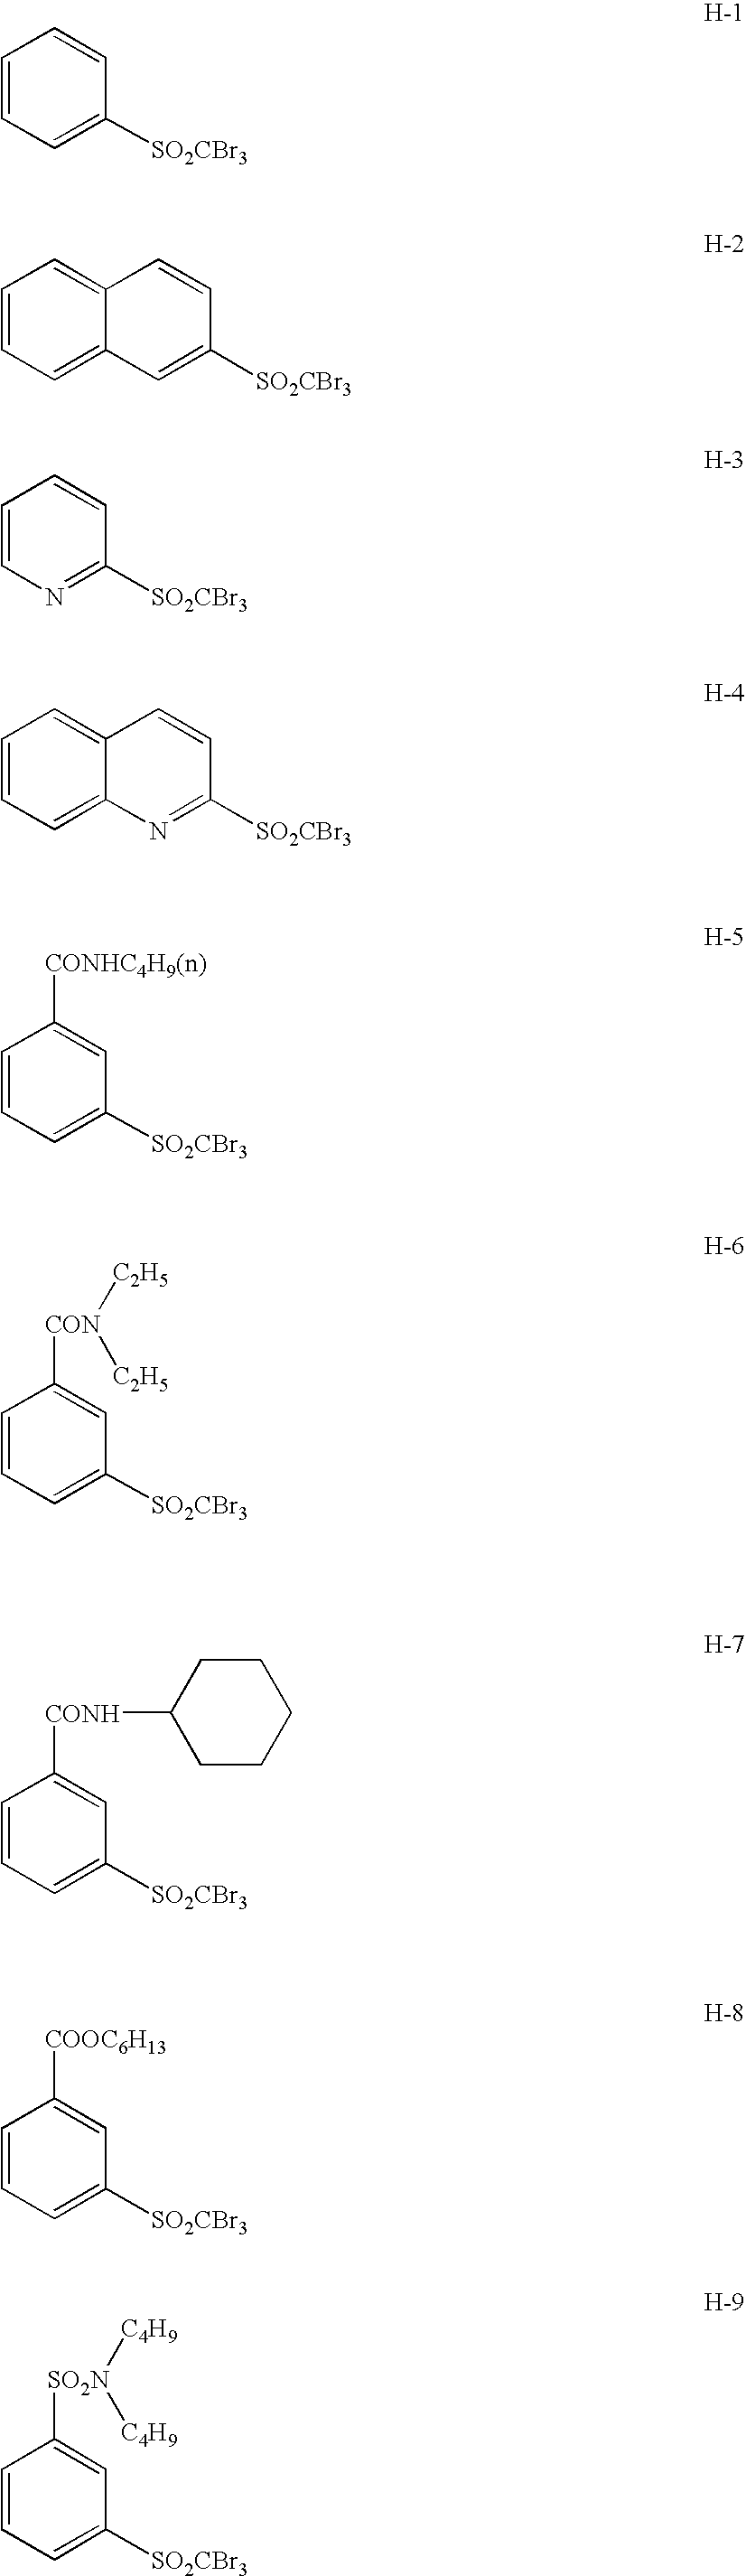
C1=CC=C([SO2CBr3])C=C1.C1=CC=C2C(=C1)C=CC([SO2CBr3])=C2.C1=CN=C([SO2CBr3])C=C1.C1=CC=C2C(=C1)C=CC([SO2CBr3])=N2.C1=CC=C([SO2CBr3])C=C1[CONHC4H9(n)].C1=CC=C([SO2CBr3])C=C1[CON]([C2H5])[C2H5].C1=CC=C([SO2CBr3])C=C1[CONH]C1CCCCC1.C1=CC=C([SO2CBr3])C=C1[COOC6H13].C1=CC=C([SO2CBr3])C=C1[SO2N]([C4H9])[C4H9]
